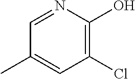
C1(Cl)=C(O)N=CC(C)=C1
